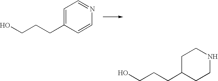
C1=C(CCCO)C=CN=C1.C1C(CCCO)CCNC1
